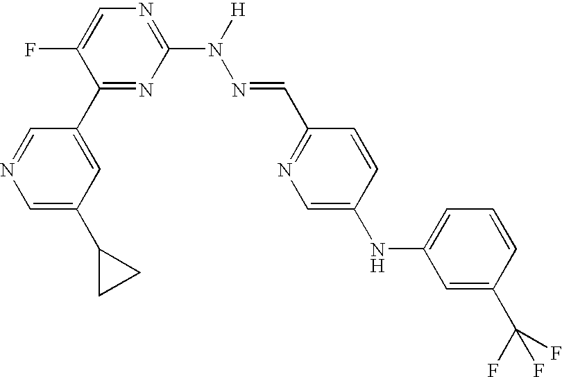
N1=C(N(N=CC2=NC=C(NC3=CC=CC(C(F)(F)F)=C3)C=C2)[H])N=C(C2=CC(C3CC3)=CN=C2)C(F)=C1
